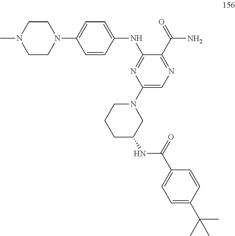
C1=CC(NC2=NC(N3CCCC(NC(C4=CC=C(C(C)(C)C)C=C4)=O)C3)=CN=C2C(=O)N)=CC=C1N1CCN(C)CC1
